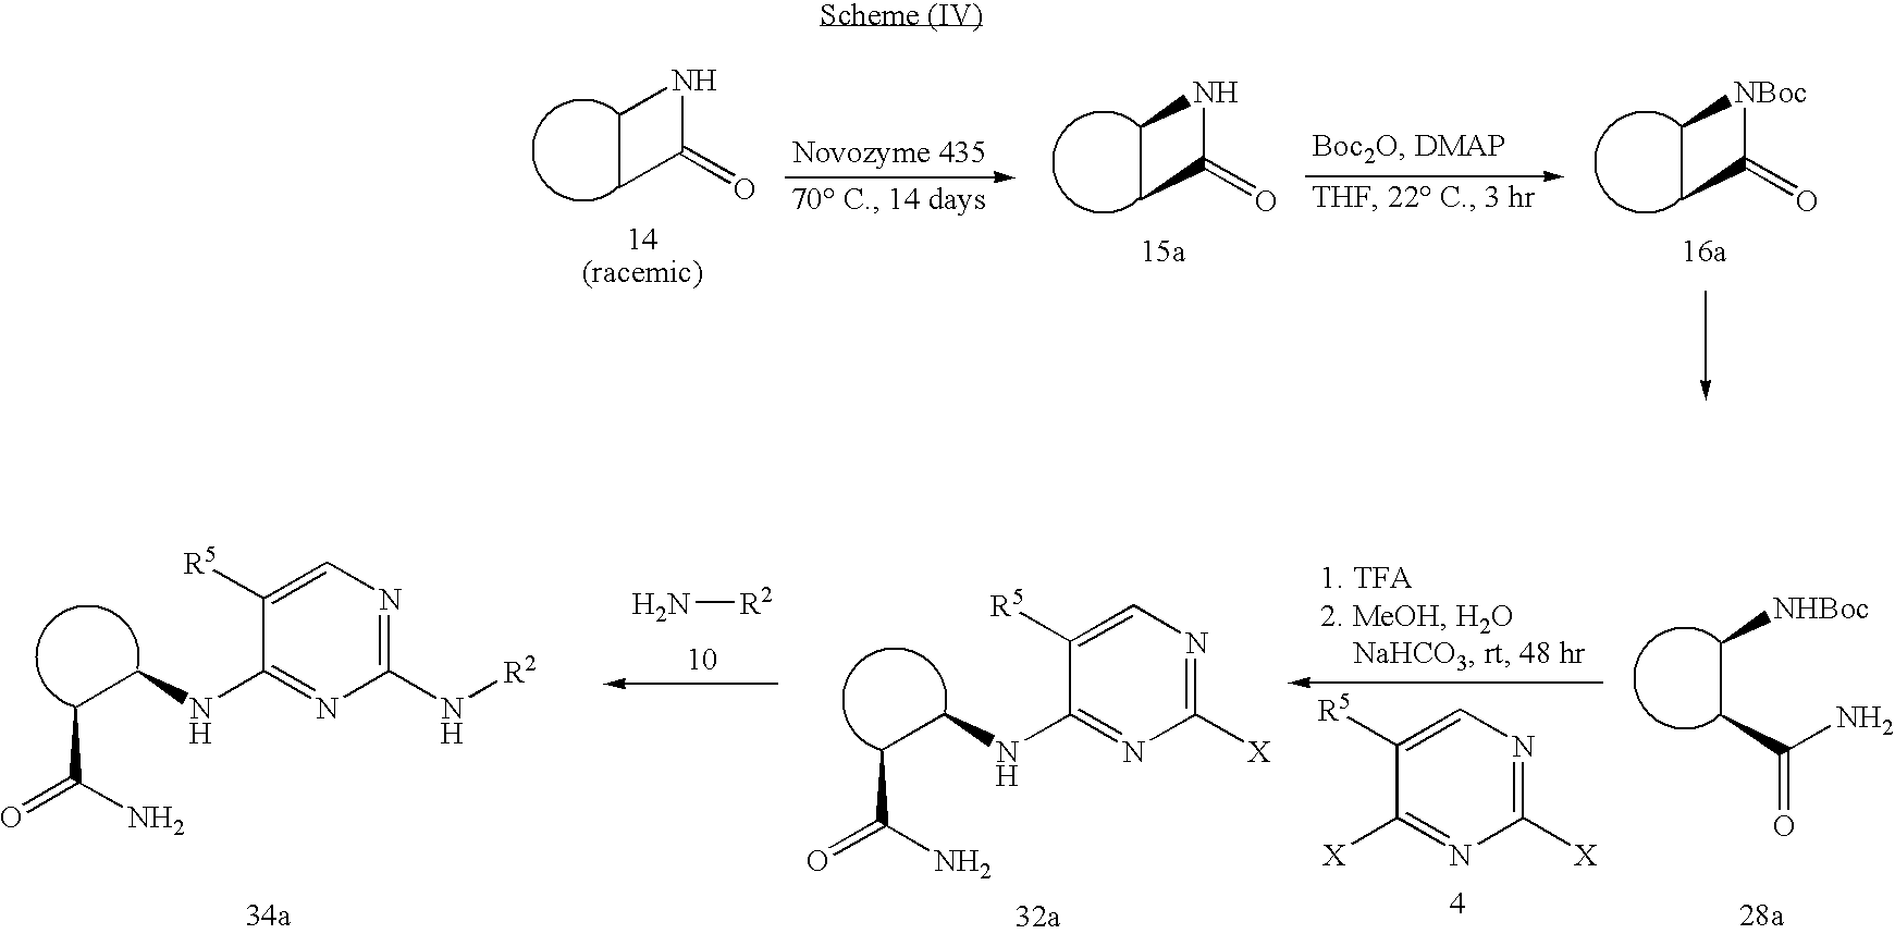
N1C(=O)CC1.N1C(=O)CC1.[NBoc]1C(=O)CC1.NC(=O)CCNC1=NC(N[R2])=NC=C1[R5].[X]C1=NC([X])=NC=C1[R5].C(C[NHBoc])C(N)=O.NC(=O)CCNC1=NC([X])=NC=C1[R5].N[R2]
